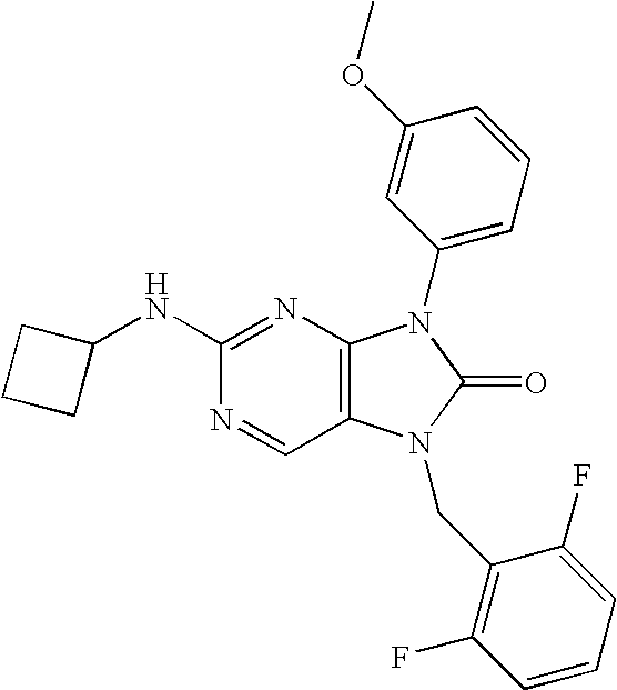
C1(NC2=NC3=C(C=N2)N(CC2=C(F)C=CC=C2F)C(=O)N3C2=CC=CC(OC)=C2)CCC1
